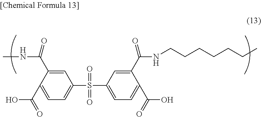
C1=C(C(NC)=O)C(C(O)=O)=CC=C1S(=O)(=O)C1=CC=C(C(O)=O)C(C(NCCCCCCC)=O)=C1
